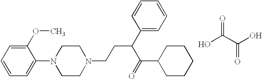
C1=CC=C(N2CCN(CCC(C3=CC=CC=C3)C(=O)C3CCCCC3)CC2)C(OC)=C1.OC(C(O)=O)=O
